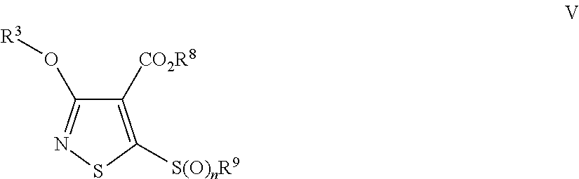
C1([CO2R8])=C([S(O)nR9])SN=C1O[R3]
